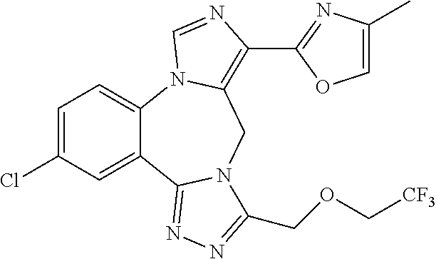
C1=C(Cl)C=C2C(=C1)N1C(=C(C3=NC(C)=CO3)N=C1)CN1C2=NN=C1COC[CF3]
